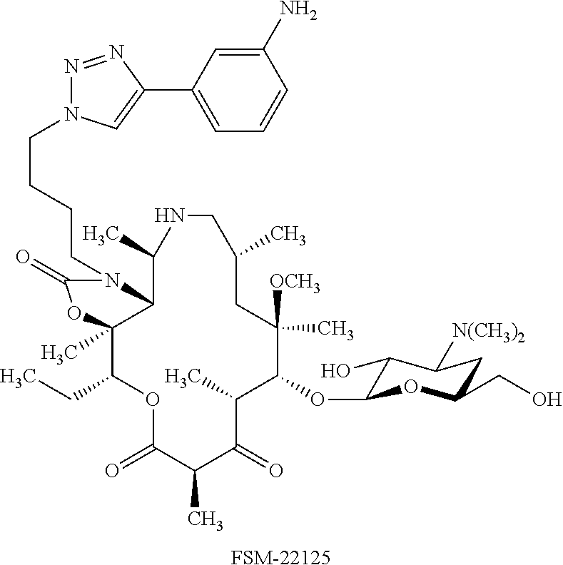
C1(OC2C(O)C([N(CH3)2])CC(CO)O2)C([OCH3])(C)CC(C)CNC(C)C2C(C)(C(CC)OC(=O)C(C)C(=O)C1C)OC(=O)N2CCCCN1N=NC(C2=CC=CC(N)=C2)=C1.[FSM-22125]
